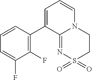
C1S(=O)(=O)N=C2N(C1)C=CC=C2C1=C(F)C(F)=CC=C1
